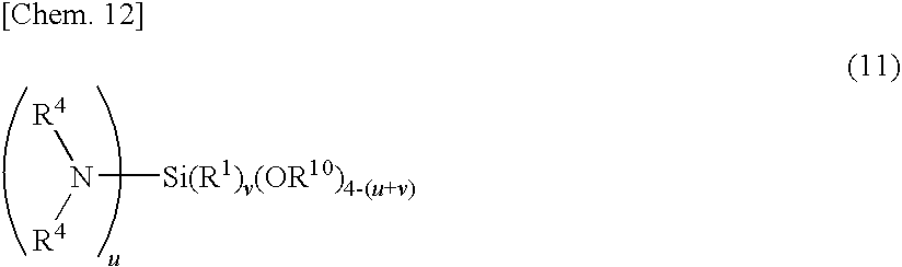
N([Si(R1)v(OR10)4-(u+v)])([R4])[R4]
